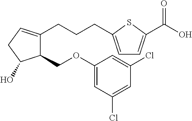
C1(COC2=CC(Cl)=CC(Cl)=C2)C(CCCC2=CC=C(C(O)=O)S2)=CCC1O
